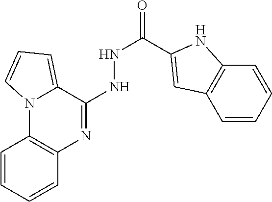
C1=CC=CC2=C1N1C(=CC=C1)C(NNC(=O)C1=CC3=C(C=CC=C3)N1)=N2
